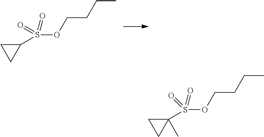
C1(S(OCCCC)(=O)=O)CC1.C1(S(OCCCC)(=O)=O)(C)CC1
